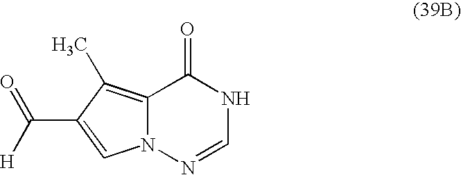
C1(=O)C2=C(C)C(C(=O)[H])=CN2N=CN1
